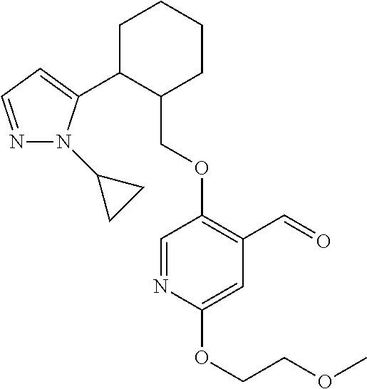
C1C(C2=CC=NN2C2CC2)C(COC2=C(C=O)C=C(OCCOC)N=C2)CCC1
